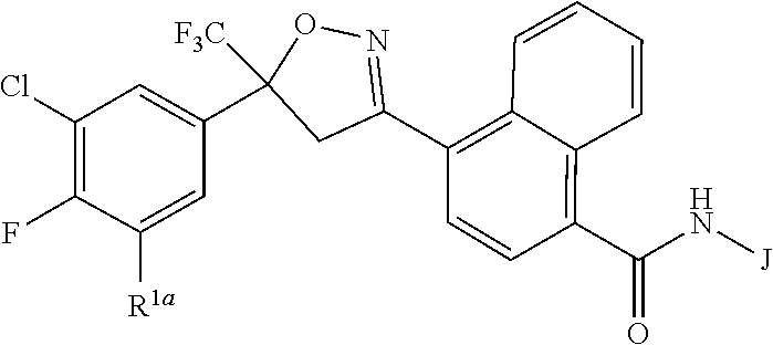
N([J])C(C1=C2C(=C(C3=NOC(C4=CC(Cl)=C(F)C([R1a])=C4)([F3C])C3)C=C1)C=CC=C2)=O
